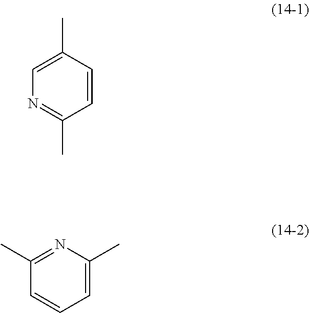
CC1=CN=C(C)C=C1.N1=C(C)C=CC=C1C
